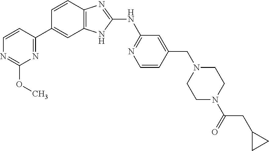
C1=CC2=C(C=C1C1=NC(OC)=NC=C1)NC(NC1=NC=CC(CN3CCN(C(=O)CC4CC4)CC3)=C1)=N2
